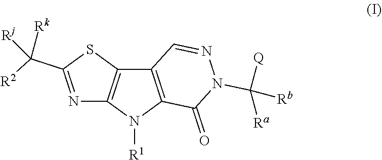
N1=C(C([R2])([Rk])[Rj])SC2=C1N([R1])C1=C2C=NN(C([Rb])([Ra])[Q])C1=O
